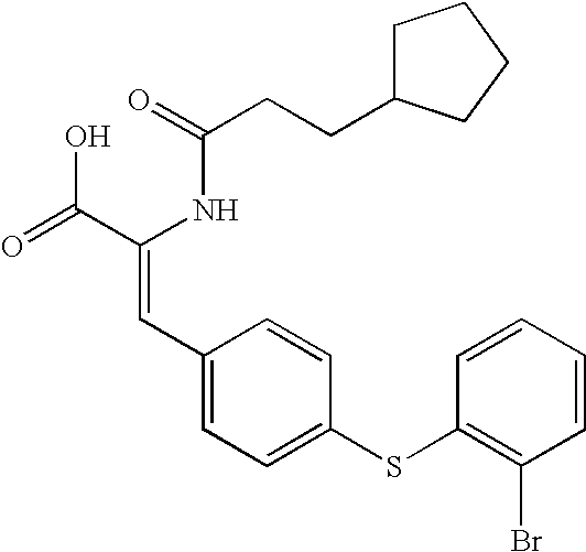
C(=O)(NC(C(=O)O)=CC1=CC=C(SC2=C(Br)C=CC=C2)C=C1)CCC1CCCC1
